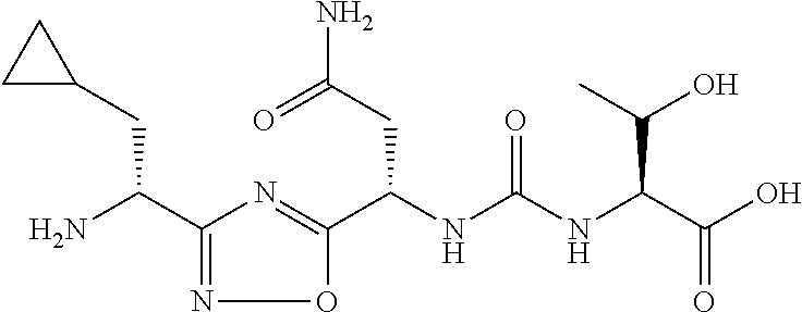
C(NC(NC(C(O)=O)C(O)C)=O)(C1=NC(C(N)CC2CC2)=NO1)CC(=O)N
